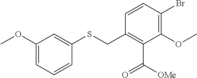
C1(OC)=CC=CC(SCC2=C(C([OMe])=O)C(OC)=C(Br)C=C2)=C1
